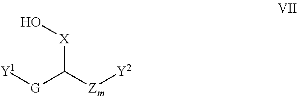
[X](C([Zm][Y2])[G][Y1])O
